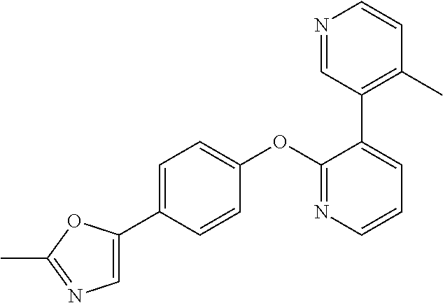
C1=C(C2=CN=C(C)O2)C=CC(OC2=NC=CC=C2C2=C(C)C=CN=C2)=C1
